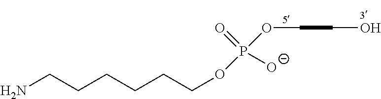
NCCCCCCOP(OCCO)(=O)[O-]
